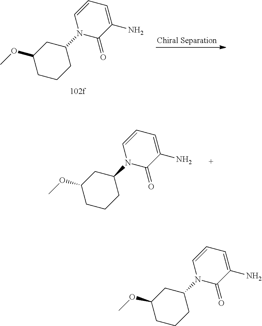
C1CCC(N2C=CC=C(N)C2=O)CC1OC.C1CCC(N2C=CC=C(N)C2=O)CC1OC.C1CCC(N2C=CC=C(N)C2=O)CC1OC
